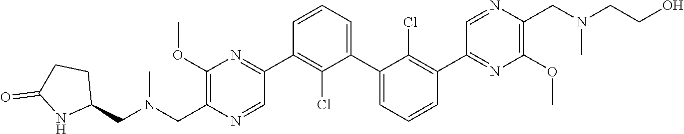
C1(C2=NC(OC)=C(CN(CC3CCC(=O)N3)C)N=C2)=C(Cl)C(C2=CC=CC(C3=NC(OC)=C(CN(CCO)C)N=C3)=C2Cl)=CC=C1
